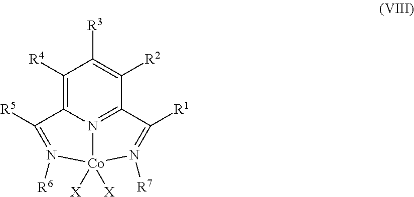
C1([R4])=C2N3=C(C([R2])=C1[R3])C([R1])=N([R7])[Co]3([X])([X])N([R6])=C2[R5]
